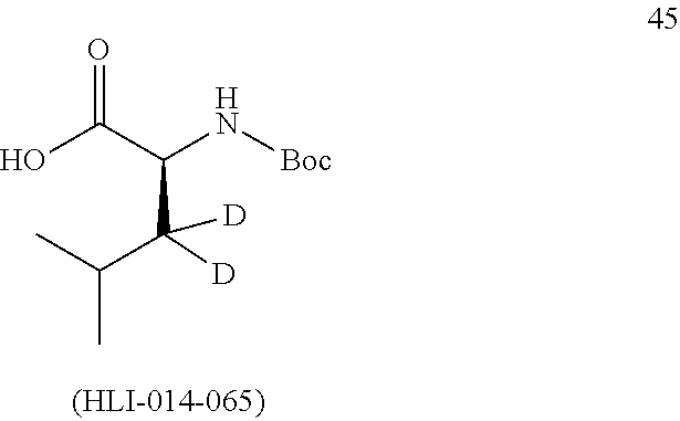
OC(C(N[Boc])C(C(C)C)([D])[D])=O
